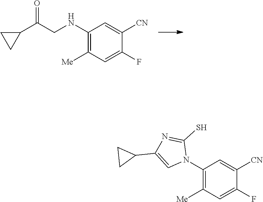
C1(N2C(S)=NC(C3CC3)=C2)=C([Me])C=C(F)C([CN])=C1.C1(NCC(C2CC2)=O)=C([Me])C=C(F)C([CN])=C1
